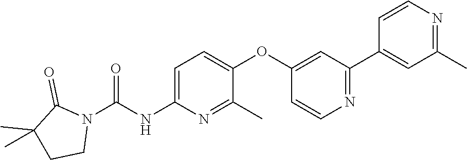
C1=C(NC(N2C(=O)C(C)(C)CC2)=O)N=C(C)C(OC2=CC(C3=CC(C)=NC=C3)=NC=C2)=C1
